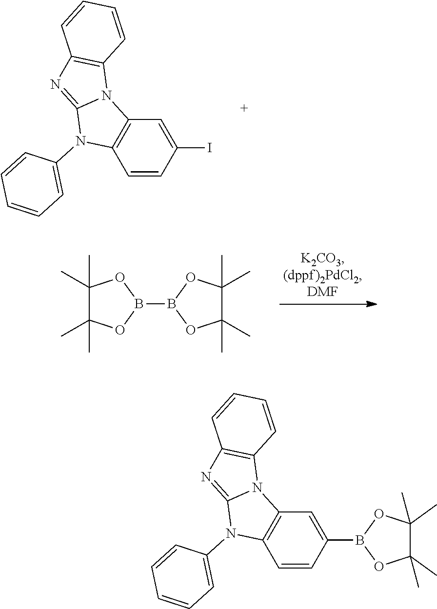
C1=CC(I)=CC2=C1N(C1=CC=CC=C1)C1=NC3=C(N21)C=CC=C3.C1(C)(C)C(C)(C)OB(B2OC(C)(C)C(C)(C)O2)O1.C1=CC(B2OC(C)(C)C(C)(C)O2)=CC2=C1N(C1=CC=CC=C1)C1=NC3=C(N21)C=CC=C3
